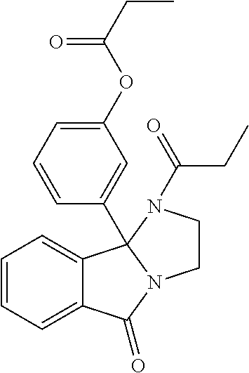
C1=CC=C2C(=C1)C1(C3=CC(OC(CC)=O)=CC=C3)N(C2=O)CCN1C(CC)=O
